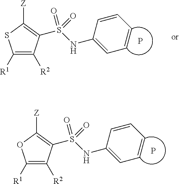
C1(NS(=O)(=O)C2=C([Z])OC([R1])=C2[R2])=CC=CC=C1.P.C1(NS(=O)(=O)C2=C([Z])SC([R1])=C2[R2])=CC=CC=C1.P
